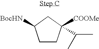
C1CC([COOMe])(C(C)C)CC1[BocHN]
